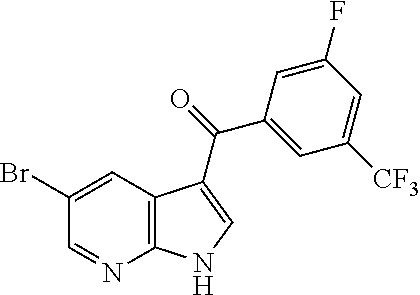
C12=C(C=C(Br)C=N1)C(C(=O)C1=CC([CF3])=CC(F)=C1)=CN2
